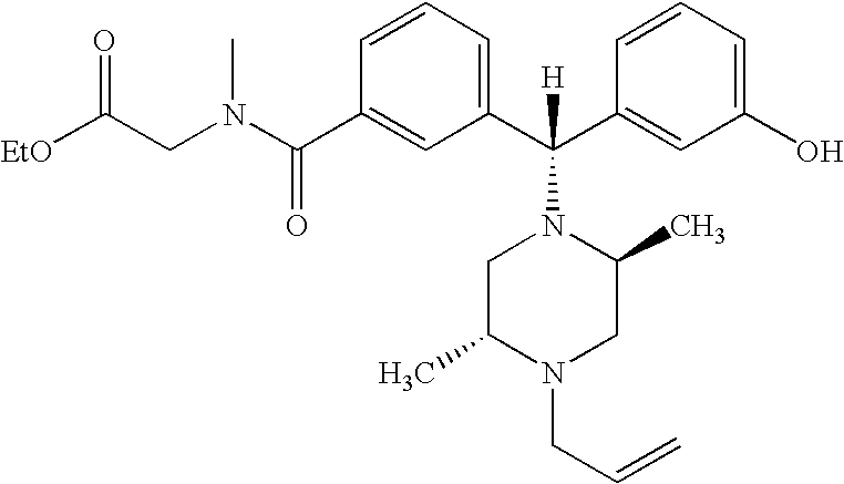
C1(C(N(CC([EtO])=O)C)=O)=CC(C(C2=CC(O)=CC=C2)([H])N2CC(C)N(CC=C)CC2C)=CC=C1
